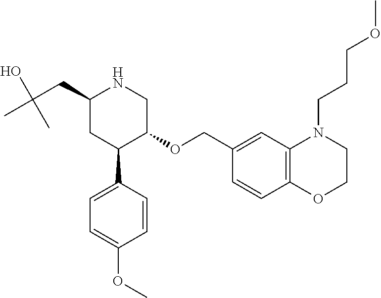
C1(CC(O)(C)C)CC(C2=CC=C(OC)C=C2)C(OCC2=CC3=C(C=C2)OCCN3CCCOC)CN1
